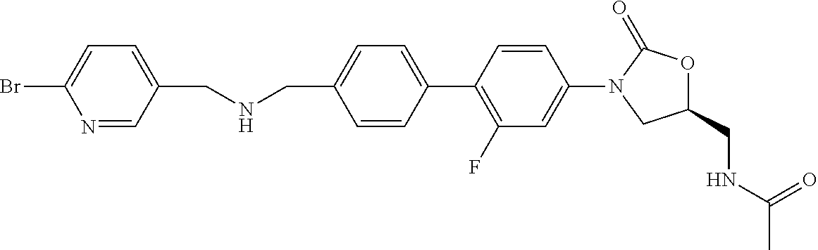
C1(CNCC2=CC=C(Br)N=C2)=CC=C(C2=C(F)C=C(N3CC(CNC(C)=O)OC3=O)C=C2)C=C1
